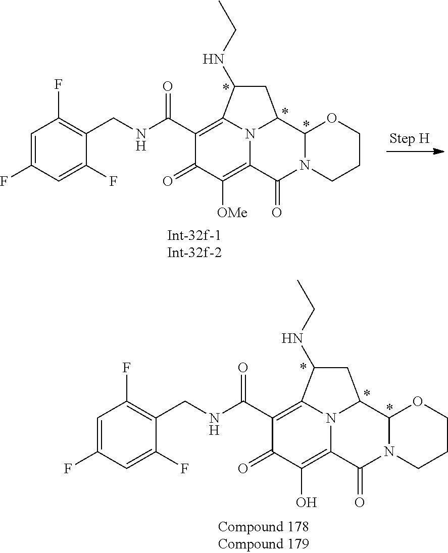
C1(C(NCC2=C(F)C=C(F)C=C2F)=O)=C2N3C(=C([OMe])C1=O)C(=O)N1C(C3CC2NCC)OCCC1.C1(C(NCC2=C(F)C=C(F)C=C2F)=O)=C2N3C(=C(O)C1=O)C(=O)N1C(C3CC2NCC)OCCC1
